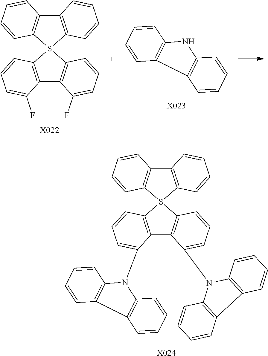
C12=C(S3(C4=C1C=CC=C4)C1=C(C4=C3C=CC=C4F)C(F)=CC=C1)C=CC=C2.[X022].C1=CC=CC2=C1NC1=C2C=CC=C1.[X023].C12=C(S3(C4=C1C=CC=C4)C1=C(C4=C3C=CC=C4N3C4=C(C=CC=C4)C4=C3C=CC=C4)C(N3C4=C(C=CC=C4)C4=C3C=CC=C4)=CC=C1)C=CC=C2.[X024]
